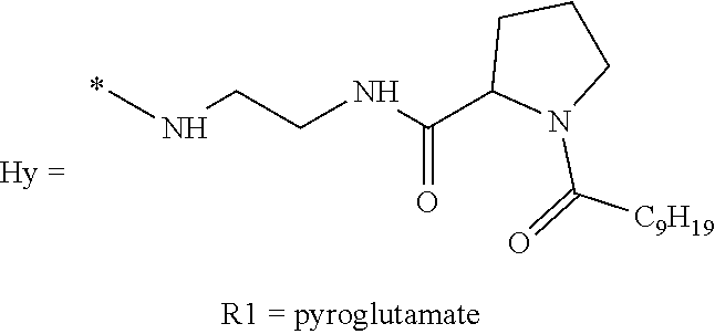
CNCCNC(C1N(C(=O)[C9H19])CCC1)=O
